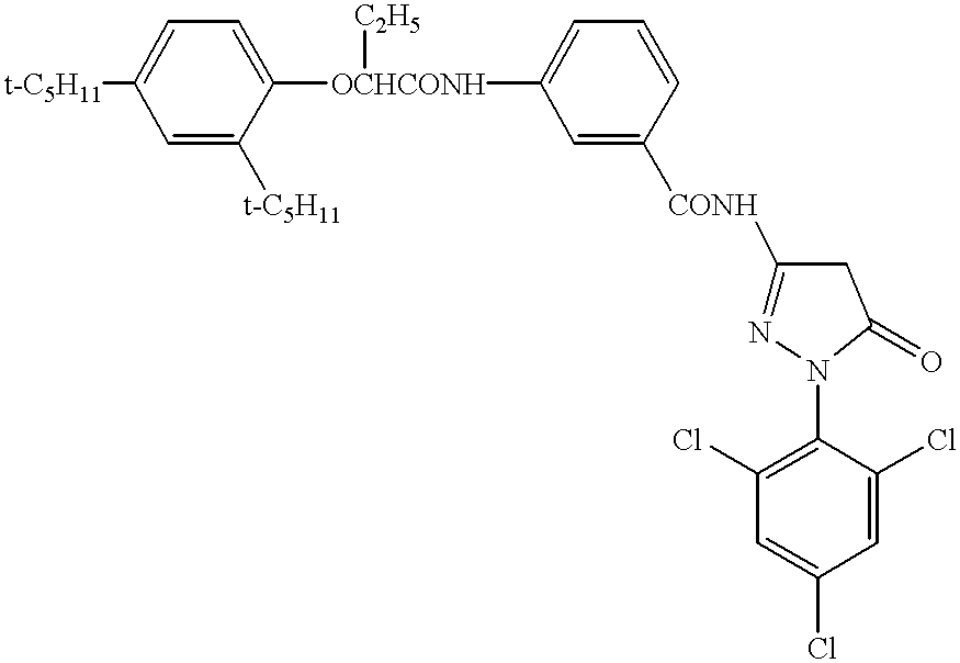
[t-C5H11]C1=CC=C([OCHCONH](C2=CC=CC([CONH]C3=NN(C4=C(Cl)C=C(Cl)C=C4Cl)C(=O)C3)=C2)[C2H5])C([t-C5H11])=C1
